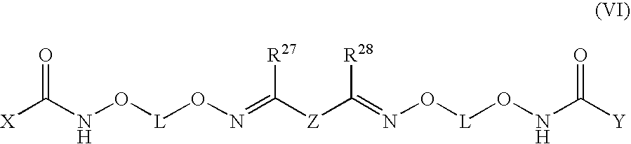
[X]C(NO[L]ON=C([Z]C(=NO[L]ONC([Y])=O)[R28])[R27])=O
